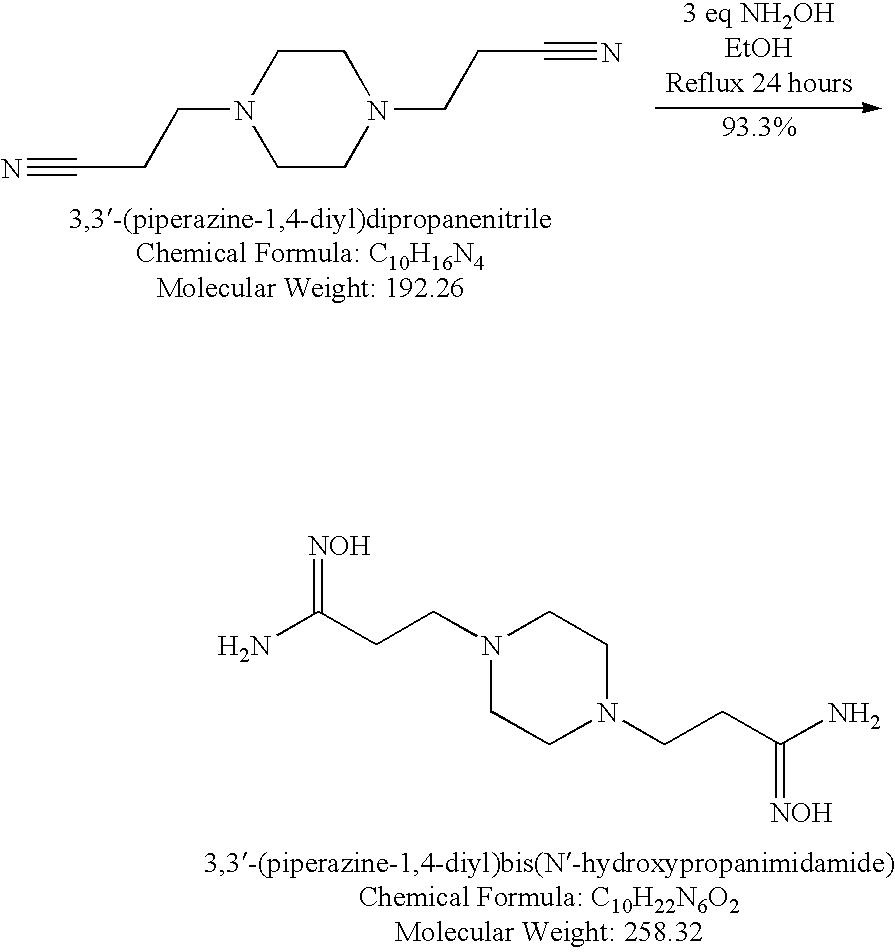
N1(CCC(=[NOH])N)CCN(CCC(=[NOH])N)CC1.C1CN(CCC#N)CCN1CCC#N
